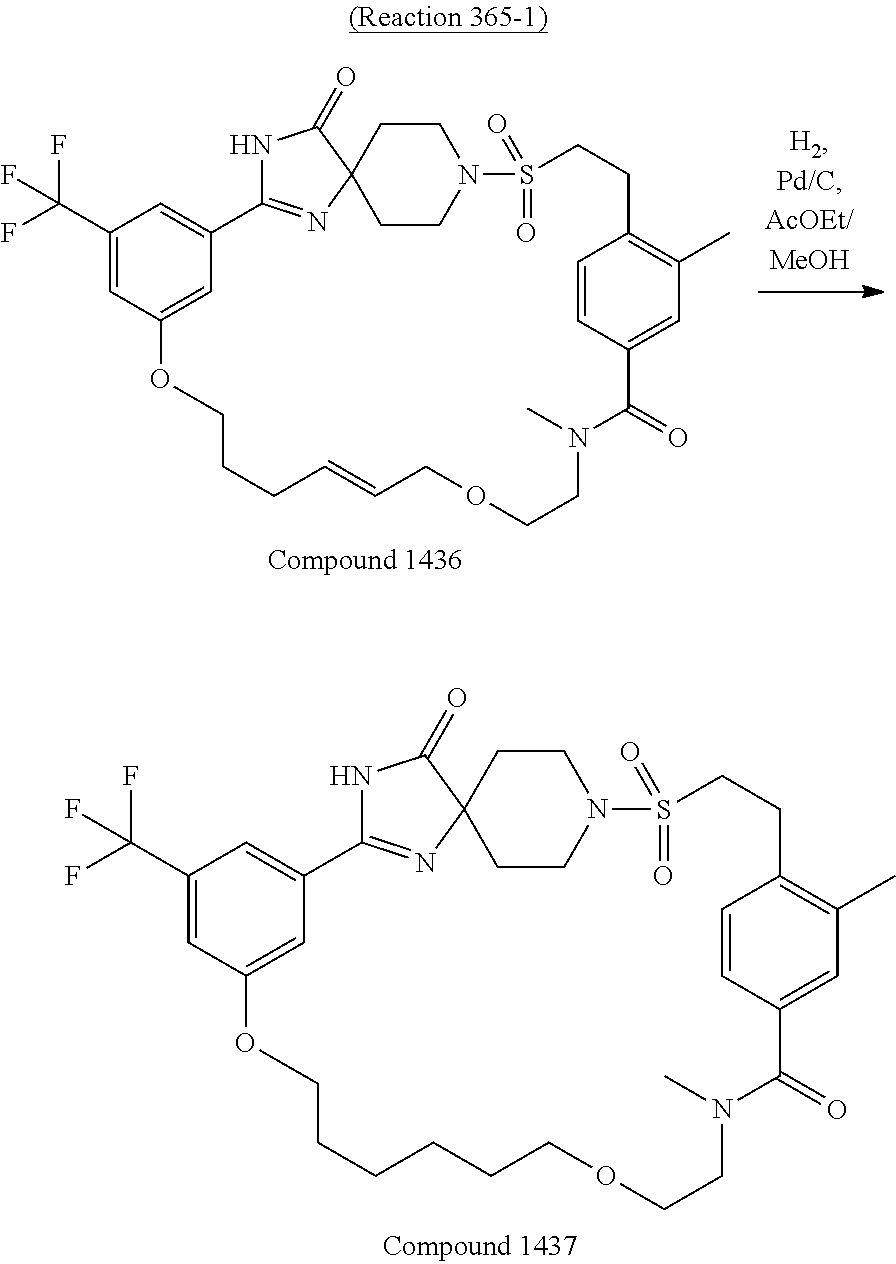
C1(C(F)(F)F)=CC2=CC(=C1)C1=NC3(C(=O)N1)CCN(CC3)S(=O)(=O)CCC1=C(C)C=C(C=C1)C(=O)N(C)CCOCC=CCCCO2.C1(C(F)(F)F)=CC2=CC(=C1)C1=NC3(C(=O)N1)CCN(CC3)S(=O)(=O)CCC1=C(C)C=C(C=C1)C(=O)N(C)CCOCCCCCCO2
